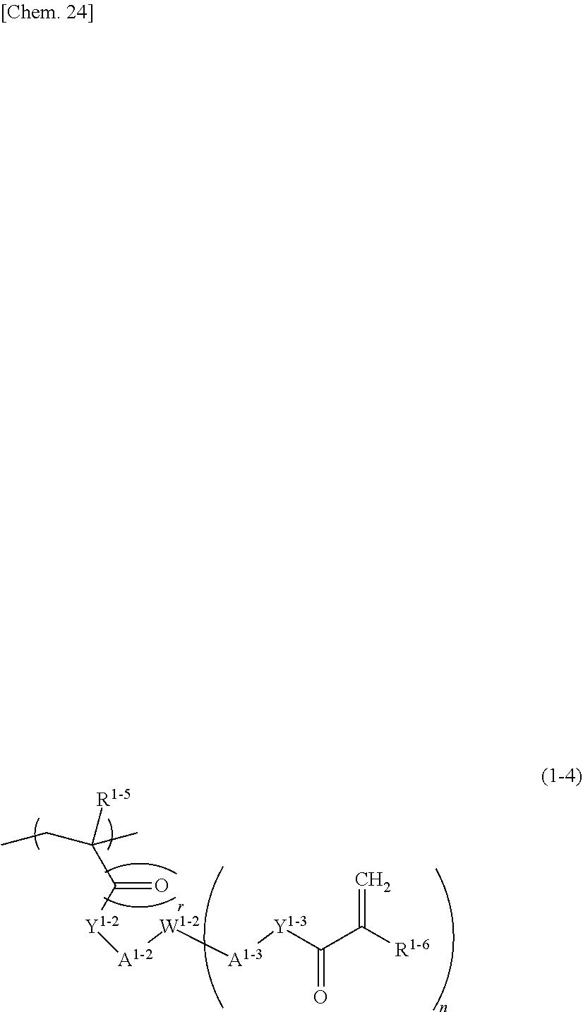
C(=O)(C([R1-6])=C)[Y][A1-3][W][A1-2][Y]C(C(CC)(C)[R1-5])=O
